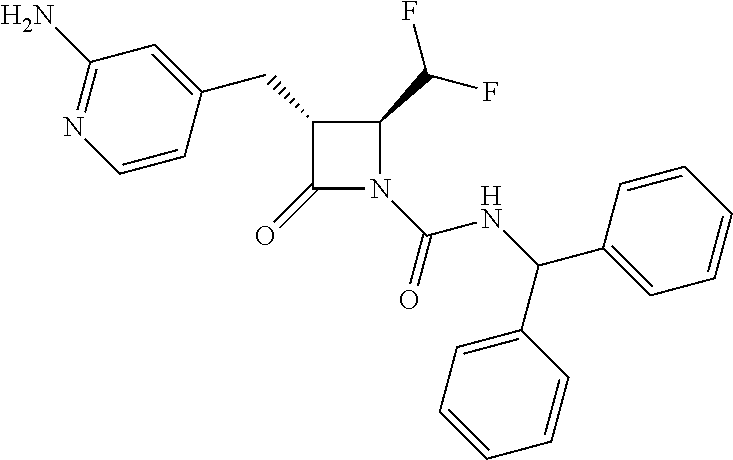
C1(CC2=CC(N)=NC=C2)C(=O)N(C(=O)NC(C2=CC=CC=C2)C2=CC=CC=C2)C1C(F)F
